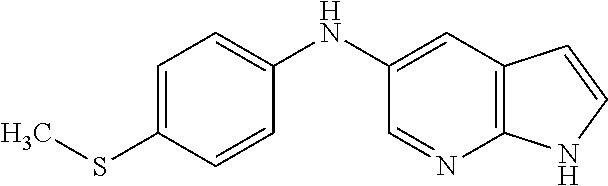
C12=C(C=C(NC3=CC=C(SC)C=C3)C=N1)C=CN2
